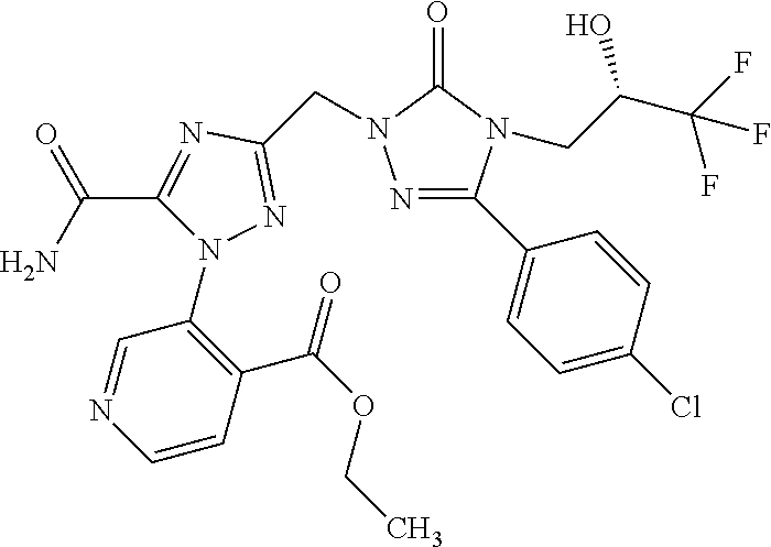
C1=NC=CC(C(=O)OCC)=C1N1C(C(N)=O)=NC(CN2N=C(C3=CC=C(Cl)C=C3)N(CC(C(F)(F)F)O)C2=O)=N1
